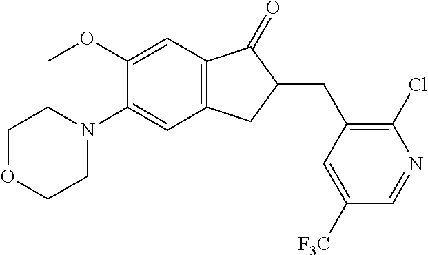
C1(OC)=CC2=C(C=C1N1CCOCC1)CC(CC1=C(Cl)N=CC([F3C])=C1)C2=O
